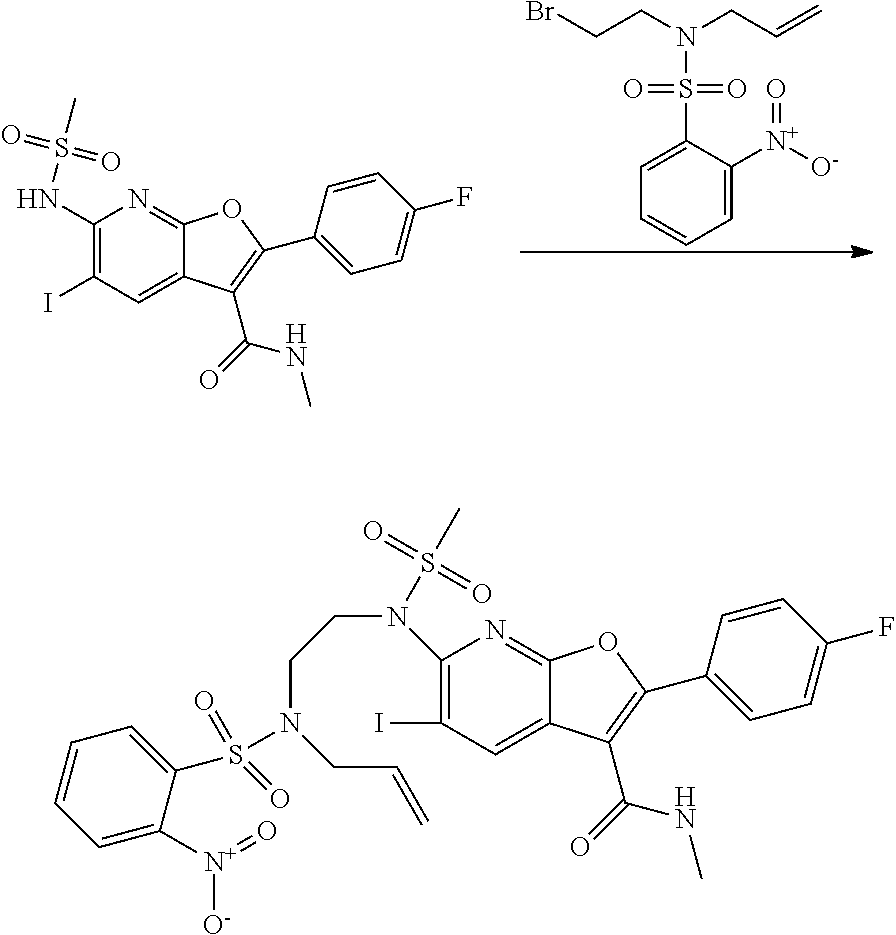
C1=C(S(=O)(=O)N(CCBr)CC=C)C([N+]([O-])=O)=CC=C1.C1(NS(C)(=O)=O)=C(I)C=C2C(=N1)OC(C1=CC=C(F)C=C1)=C2C(=O)NC.C1(N(CCN(CC=C)S(C2=CC=CC=C2[N+]([O-])=O)(=O)=O)S(=O)(=O)C)=C(I)C=C2C(=N1)OC(C1=CC=C(F)C=C1)=C2C(=O)NC
